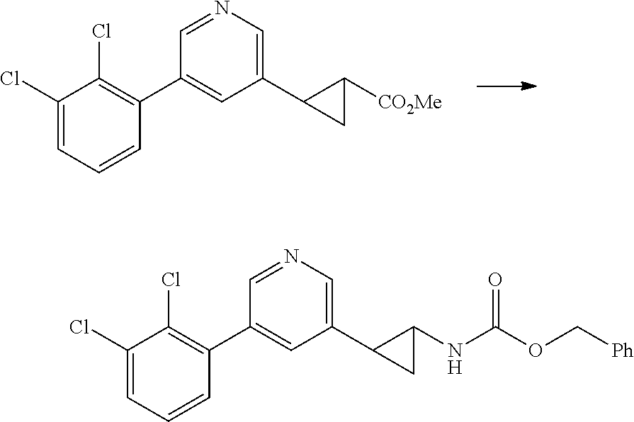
C1(C2=C(Cl)C(Cl)=CC=C2)=CC(C2CC2[CO2Me])=CN=C1.C1(C2=C(Cl)C(Cl)=CC=C2)=CC(C2CC2NC(OC[Ph])=O)=CN=C1
